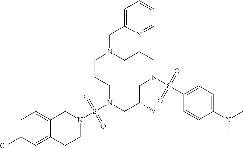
C1CCN(S(N2CC3=CC=C(Cl)C=C3CC2)(=O)=O)CC(C)CN(S(C2=CC=C(N(C)C)C=C2)(=O)=O)CCCN1CC1=CC=CC=N1
